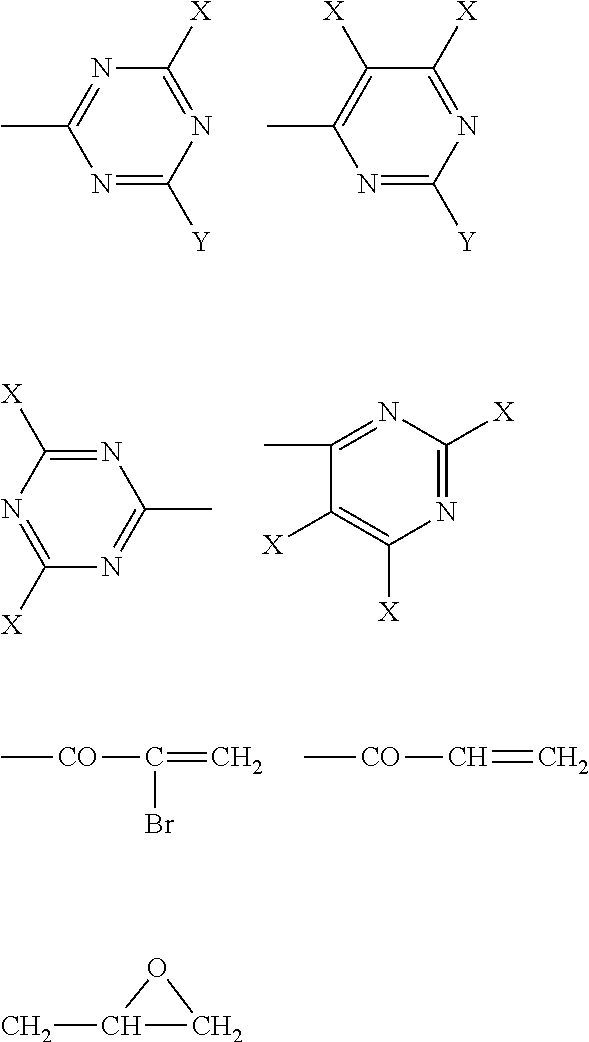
N1=C([Y])N=C([X])N=C1C.N1=C([Y])N=C([X])C([X])=C1C.N1=C([X])N=C([X])N=C1C.N1=C(C)C([X])=C([X])N=C1[X].C[CO]C(=C)Br.C[CO]C=C.C1(C)CO1
